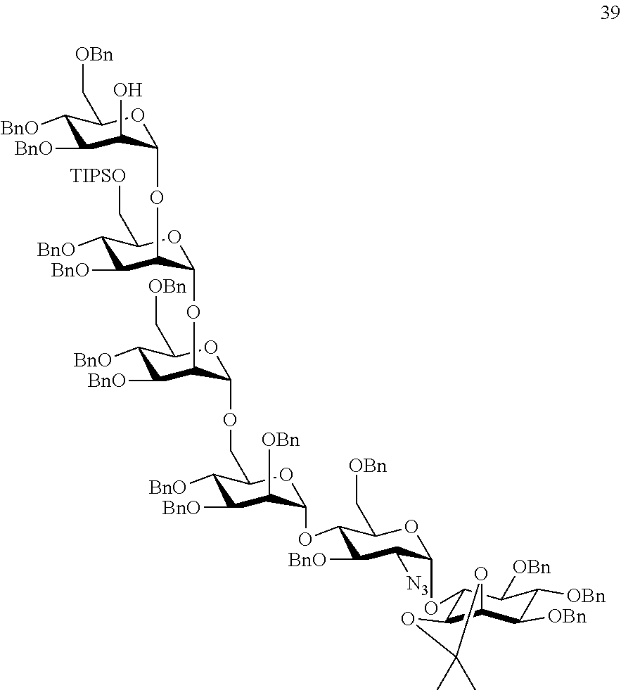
C1([BnO])C([BnO])C(O)C(OC2C([BnO])C([BnO])C(C[TIPSO])OC2OC2C([BnO])C([BnO])C(C[OBn])OC2OCC2C([BnO])C([BnO])C([OBn])C(OC3C([BnO])C([N3])C(OC4C5C(C([OBn])C([OBn])C4[OBn])OC(C)(C)O5)OC3C[OBn])O2)OC1C[OBn]
